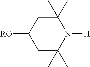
C1C(C)(C)N([H])C(C)(C)CC1[RO]
